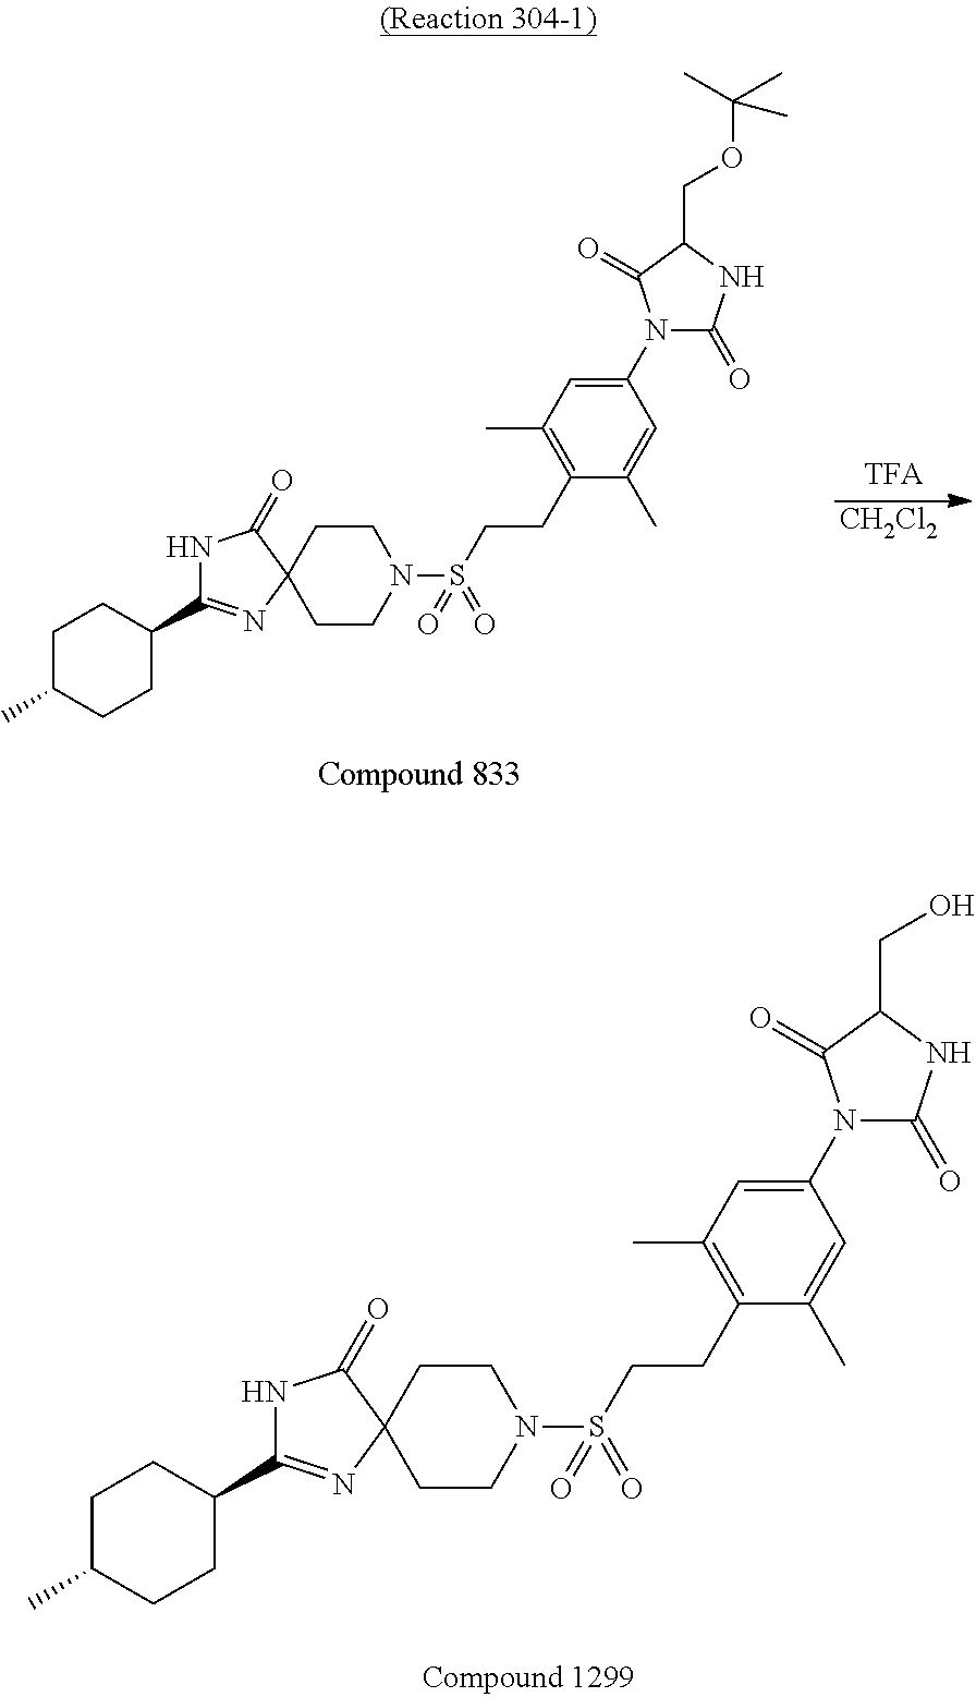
C1CN(S(=O)(=O)CCC2=C(C)C=C(N3C(=O)NC(CO)C3=O)C=C2C)CCC12N=C(C1CCC(C)CC1)NC2=O.C1CN(S(=O)(=O)CCC2=C(C)C=C(N3C(=O)NC(COC(C)(C)C)C3=O)C=C2C)CCC12N=C(C1CCC(C)CC1)NC2=O.[CH2Cl2]
